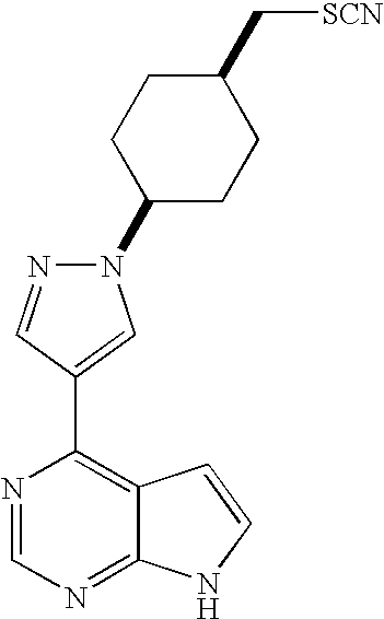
N1(C2CCC(C[SCN])CC2)N=CC(C2=C3C(=NC=N2)NC=C3)=C1
